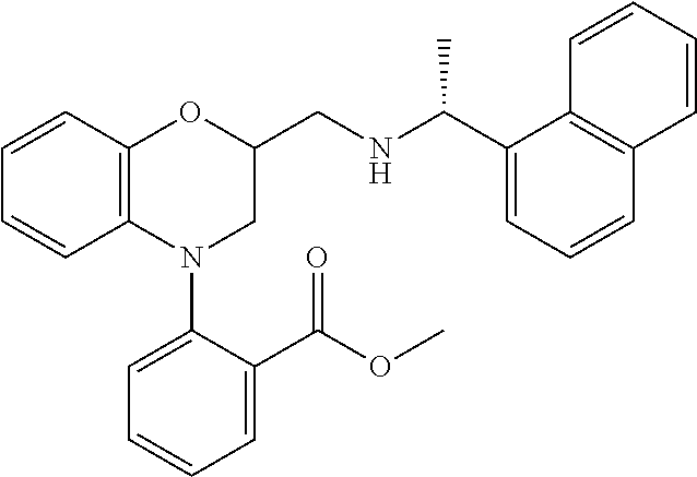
C1=CC2=C(C=C1)N(C1=CC=CC=C1C(OC)=O)CC(CNC(C1=CC=CC3=C1C=CC=C3)C)O2
